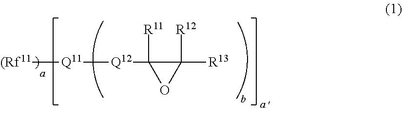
[(Rf11][Q11][Q12]C1([R11])C([R12])([R13])O1
